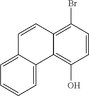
C12=C(Br)C=CC(O)=C1C1=CC=CC=C1C=C2
